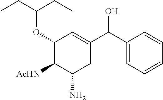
C1(C(C2=CC(OC(CC)CC)C([AcHN])C(N)C2)O)=CC=CC=C1
